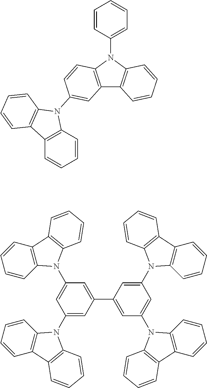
C1=CC=CC2=C1N(C1=CC(C3=CC(N4C5=C(C=CC=C5)C5=C4C=CC=C5)=CC(N4C5=C(C=CC=C5)C5=C4C=CC=C5)=C3)=CC(N3C4=C(C=CC=C4)C4=C3C=CC=C4)=C1)C1=C2C=CC=C1.C12=C(N(C3=CC=CC=C3)C3=C1C=C(N1C4=C(C=CC=C4)C4=C1C=CC=C4)C=C3)C=CC=C2
